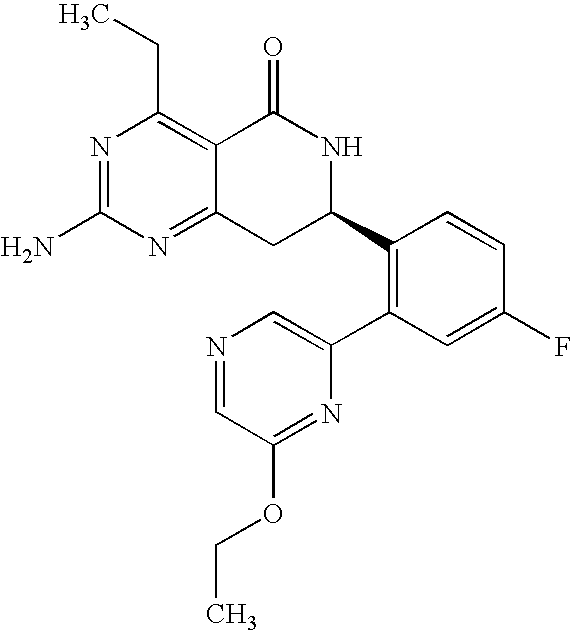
C12=NC(N)=NC(CC)=C1C(=O)NC(C1=C(C3=CN=CC(OCC)=N3)C=C(F)C=C1)C2
